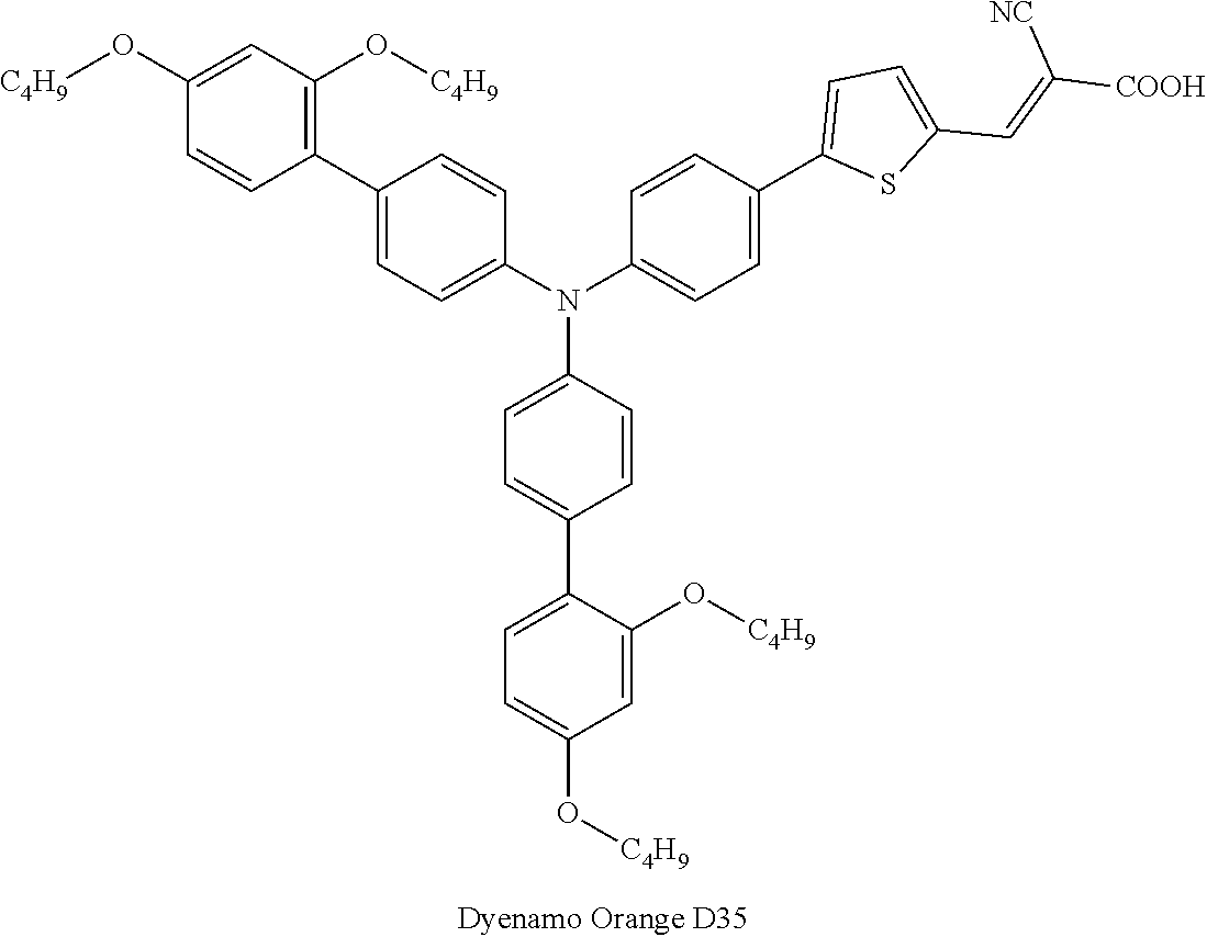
C1(O[C4H9])=CC(O[C4H9])=C(C2=CC=C(N(C3=CC=C(C4=CC=C(C=C([COOH])[NC])S4)C=C3)C3=CC=C(C4=CC=C(O[C4H9])C=C4O[C4H9])C=C3)C=C2)C=C1
